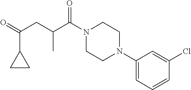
C1(N2CCN(C(C(CC(=O)C3CC3)C)=O)CC2)=CC=CC(Cl)=C1
